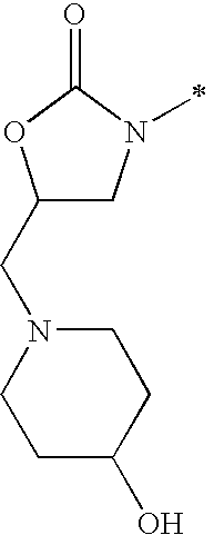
C1N(C)C(=O)OC1CN1CCC(O)CC1
